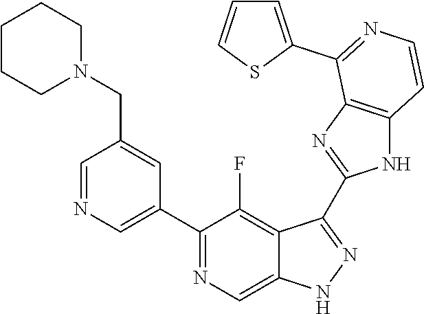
C1=NC=C(C2=NC=C3C(=C2F)C(C2=NC4=C(N2)C=CN=C4C2=CC=CS2)=NN3)C=C1CN1CCCCC1
